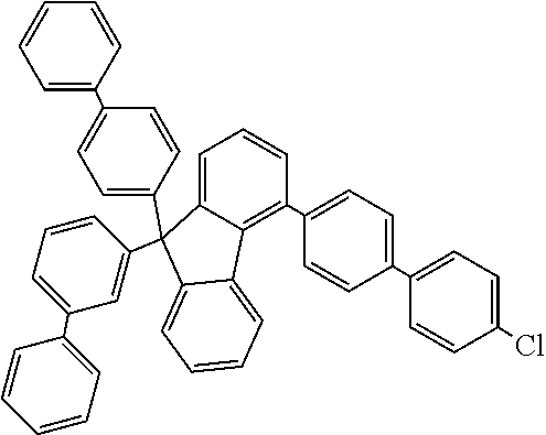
C1=C2C(=C(C3=CC=C(C4=CC=C(Cl)C=C4)C=C3)C=C1)C1=CC=CC=C1C2(C1=CC=C(C2=CC=CC=C2)C=C1)C1=CC(C2=CC=CC=C2)=CC=C1
